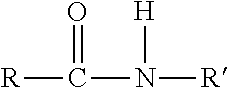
[R]C(=O)N([H])[R]
